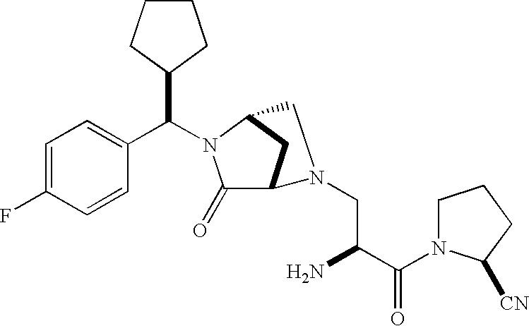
C1=C(F)C=CC(C(N2C(=O)C3CC2CN3CC(C(N2CCCC2[CN])=O)N)C2CCCC2)=C1
